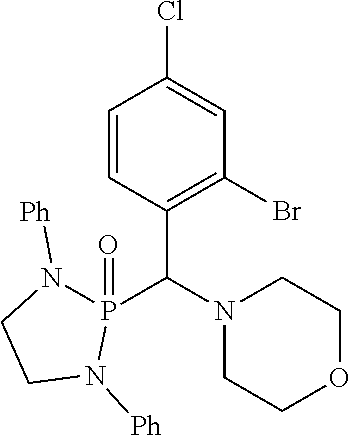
C1=CC(C(N2CCOCC2)P2(=O)N([Ph])CCN2[Ph])=C(Br)C=C1Cl
